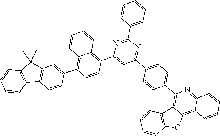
C1=CC=CC=C1C1=NC(C2=C3C=CC=CC3=C(C3=CC4=C(C=C3)C3=C(C=CC=C3)C4(C)C)C=C2)=CC(C2=CC=C(C3=C4C(=C5C(=N3)C=CC=C5)OC3=C4C=CC=C3)C=C2)=N1
